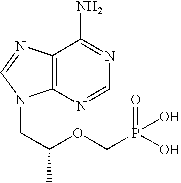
C12=C(N=CN=C1N)N(CC(OCP(=O)(O)O)C)C=N2
